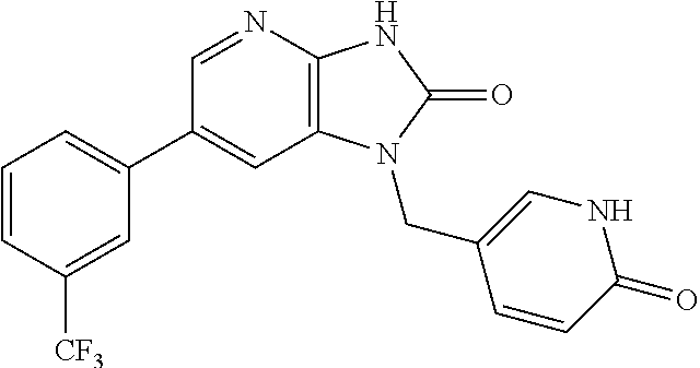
C1(C2=CC=CC([CF3])=C2)=CC2=C(N=C1)NC(=O)N2CC1=CNC(=O)C=C1
